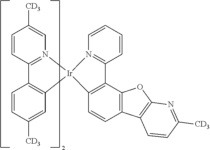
C1=CC2=N(C=C1[CD3])[Ir]1(C3=C2C=CC([CD3])=C3)C2=C(C3=C(C=C2)C2=C(O3)N=C([CD3])C=C2)C2=N1C=CC=C2
